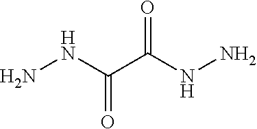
NNC(C(NN)=O)=O
